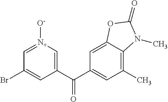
C1(C(=O)C2=CC(C)=C3C(=C2)OC(=O)N3C)=C[N+]([O-])=CC(Br)=C1
